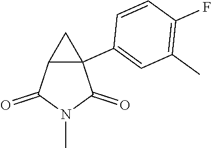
C12C(C3=CC(C)=C(F)C=C3)(C1)C(=O)N(C)C2=O
